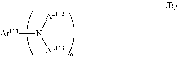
[Ar111]N([Ar113])[Ar112]
